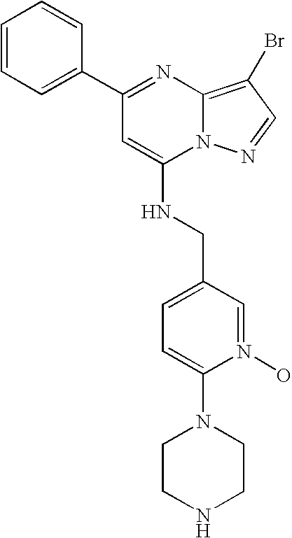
C1(C2=CC=CC=C2)=NC2=C(Br)C=NN2C(NCC2=CC=C(N3CCNCC3)N(O)=C2)=C1
